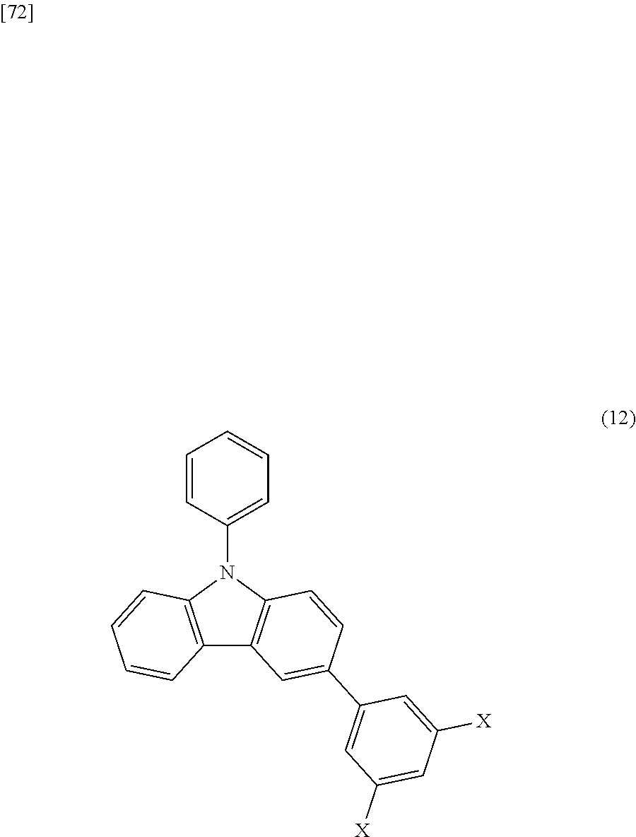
C12=C(N(C3=CC=CC=C3)C3=C1C=C(C1=CC([X])=CC([X])=C1)C=C3)C=CC=C2
